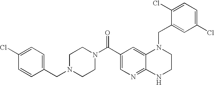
C12=NC=C(C(=O)N3CCN(CC4=CC=C(Cl)C=C4)CC3)C=C1N(CC1=CC(Cl)=CC=C1Cl)CCN2
